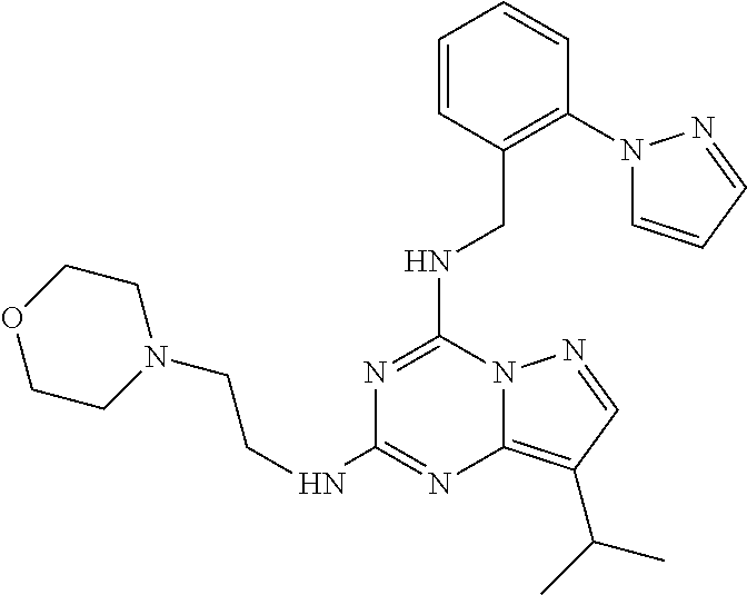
N1=C(NCC2=C(N3C=CC=N3)C=CC=C2)N2C(=C(C(C)C)C=N2)N=C1NCCN1CCOCC1
